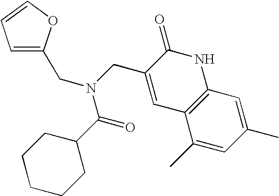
C1=C(CN(C(=O)C2CCCCC2)CC2=CC3=C(NC2=O)C=C(C)C=C3C)OC=C1
